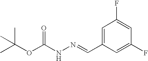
C1=C(C=NNC(OC(C)(C)C)=O)C=C(F)C=C1F
